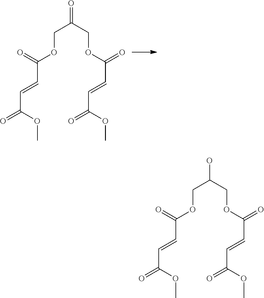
O=C(OC)C=CC(OCC(COC(C=CC(=O)OC)=O)=O)=O.O=C(OC)C=CC(OCC(COC(C=CC(=O)OC)=O)O)=O
